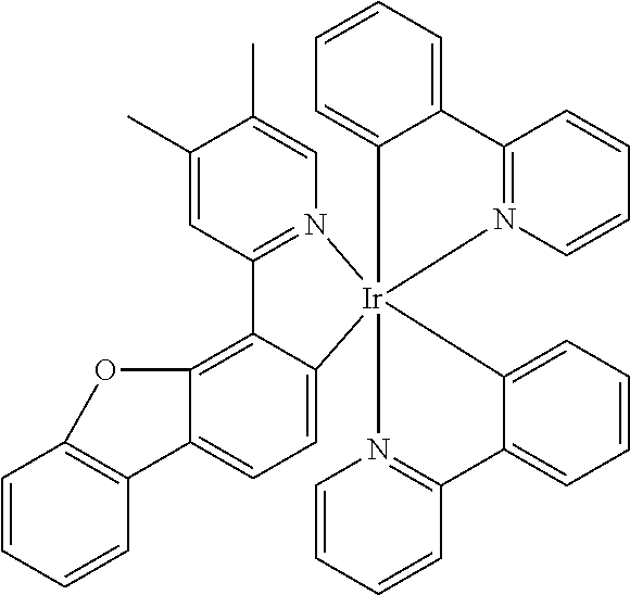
C1(C)=CC2=N(C=C1C)[Ir]13(C4=CC=C5C(=C24)OC2=C5C=CC=C2)(C2=CC=CC=C2C2=N1C=CC=C2)N1=C(C=CC=C1)C1=CC=CC=C31
